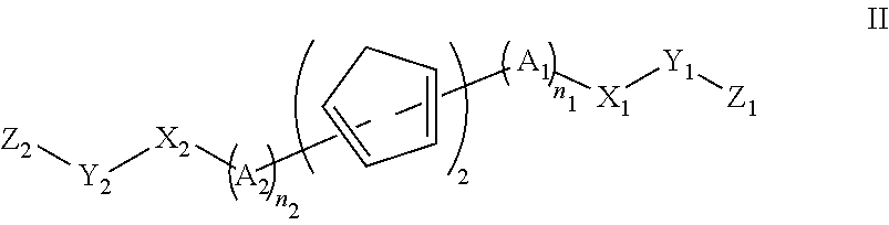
C[A1][X1][Y1][Z1].C1=CCC=C1.C[A2][X2][Y2][Z2]
